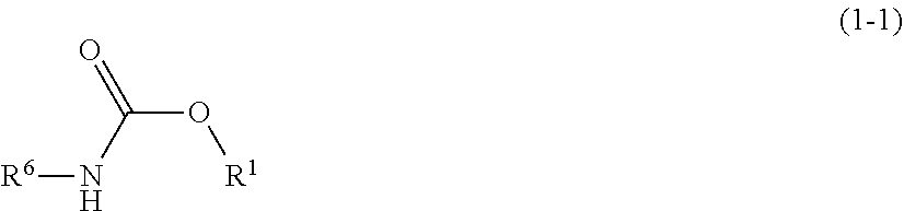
C(O[R1])(N[R6])=O
